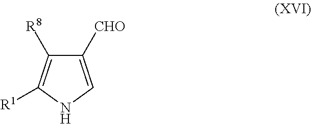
C1([CHO])=CNC([R1])=C1[R8]
